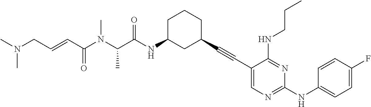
CN(CC=CC(N(C(C(NC1CC(C#CC2=CN=C(NC3=CC=C(F)C=C3)N=C2NCCC)CCC1)=O)C)C)=O)C
